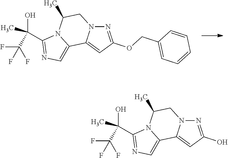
N1=C(OCC2=CC=CC=C2)C=C2N1CC(C)N1C2=CN=C1C(O)(C(F)(F)F)C.N1=C(O)C=C2N1CC(C)N1C2=CN=C1C(O)(C(F)(F)F)C
